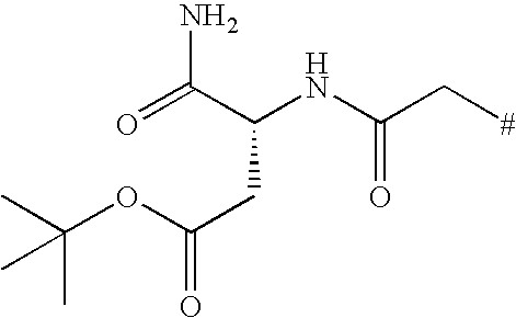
O=C(C(NC(C[#])=O)CC(=O)OC(C)(C)C)N
